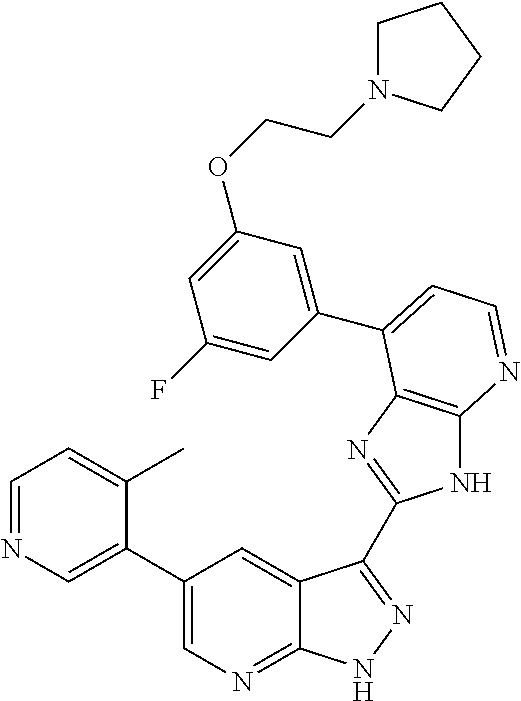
C1(C2=CN=CC=C2C)=CN=C2C(=C1)C(C1=NC3=C(N1)N=CC=C3C1=CC(OCCN3CCCC3)=CC(F)=C1)=NN2
